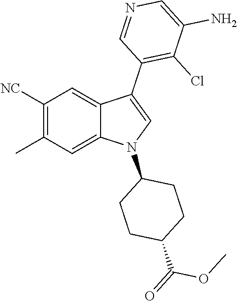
C1([NC])=C(C)C=C2C(=C1)C(C1=C(Cl)C(N)=CN=C1)=CN2C1CCC(C(=O)OC)CC1
